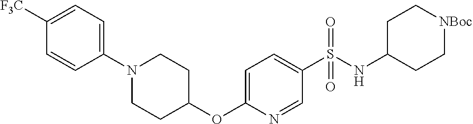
C1=C(S(NC2CC[NBoc]CC2)(=O)=O)C=NC(OC2CCN(C3=CC=C([F3C])C=C3)CC2)=C1
